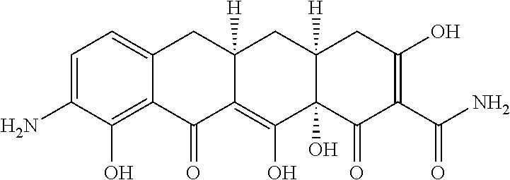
C1=C(N)C(O)=C2C(=C1)CC1([H])C(=C(O)C3(O)C([H])(C1)CC(O)=C(C(N)=O)C3=O)C2=O
